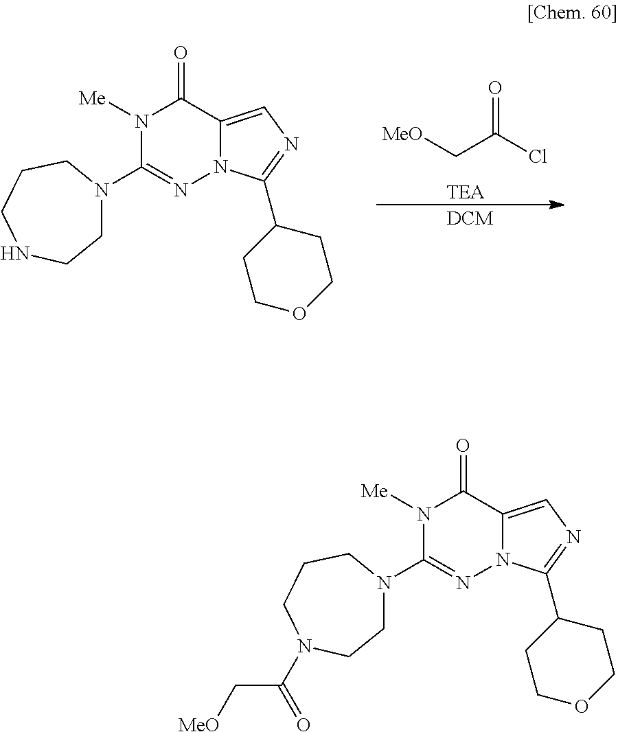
C(C(Cl)=O)[MeO].[TEA].N1([Me])C(N2CCNCCC2)=NN2C(=CN=C2C2CCOCC2)C1=O.[DCM].N1([Me])C(N2CCN(C(C[MeO])=O)CCC2)=NN2C(=CN=C2C2CCOCC2)C1=O
